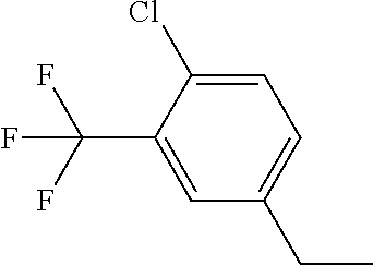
CCC1=CC=C(Cl)C(C(F)(F)F)=C1
